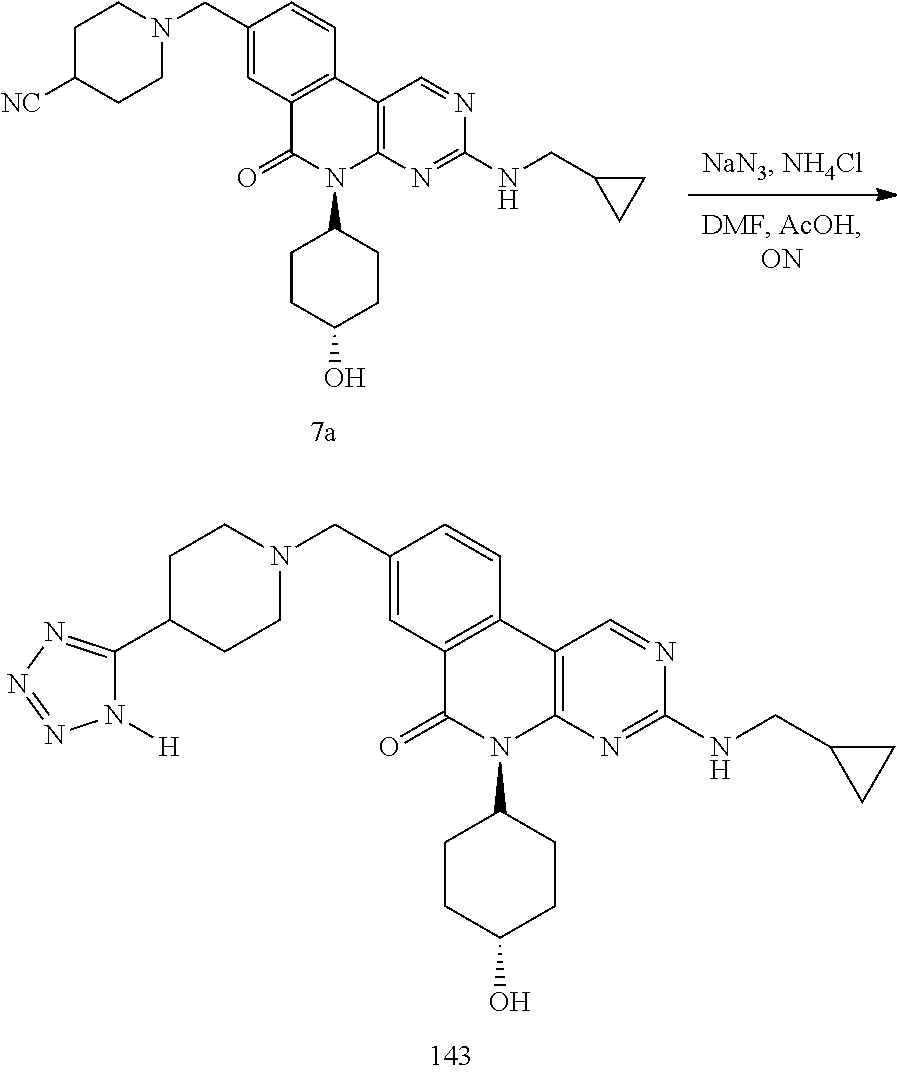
C1(CN2CCC([NC])CC2)=CC2=C(C=C1)C1=C(N(C3CCC(O)CC3)C2=O)N=C(NCC2CC2)N=C1.C1(CN2CCC(C3=NN=NN3[H])CC2)=CC2=C(C=C1)C1=C(N(C3CCC(O)CC3)C2=O)N=C(NCC2CC2)N=C1
